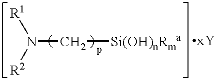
N(C[Si(OH)nRma])([R2])[R1]
